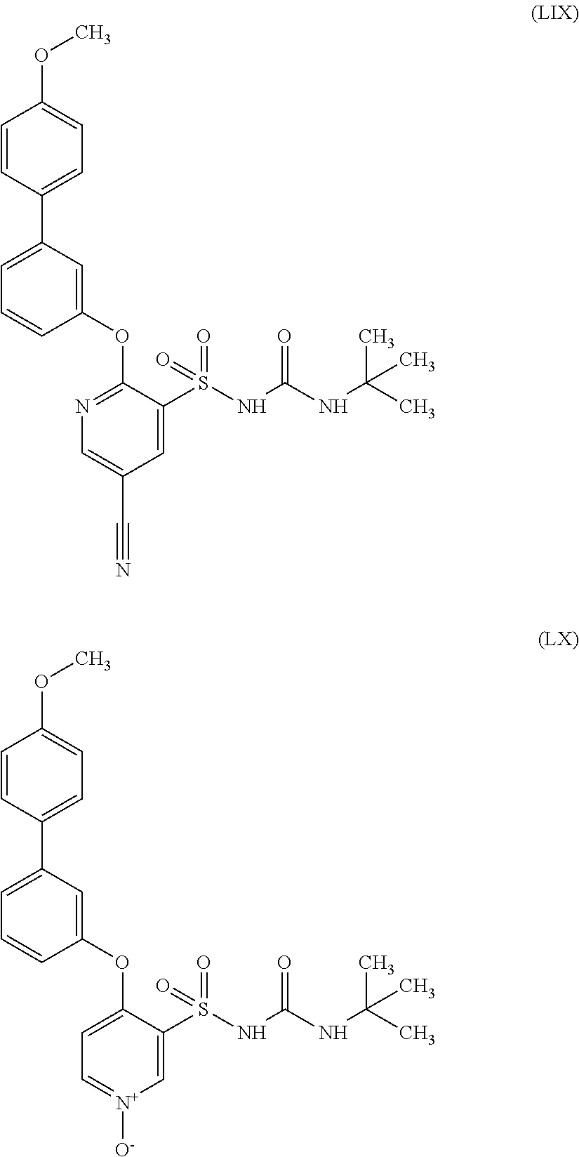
C1=C(C2=CC=C(OC)C=C2)C=C(OC2=NC=C(C#N)C=C2S(NC(NC(C)(C)C)=O)(=O)=O)C=C1.C1=C(C2=CC=C(OC)C=C2)C=C(OC2=CC=[N+]([O-])C=C2S(NC(NC(C)(C)C)=O)(=O)=O)C=C1
